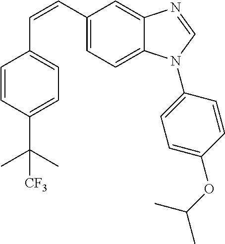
C(=CC1=CC=C2C(=C1)N=CN2C1=CC=C(OC(C)C)C=C1)C1=CC=C(C(C)(C)[CF3])C=C1
